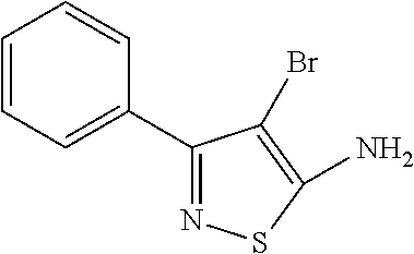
C1=CC=C(C2=NSC(N)=C2Br)C=C1
